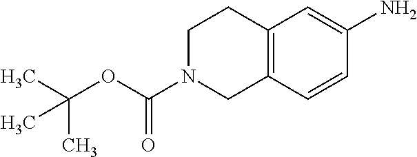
C12=C(C=CC(N)=C1)CN(C(OC(C)(C)C)=O)CC2
